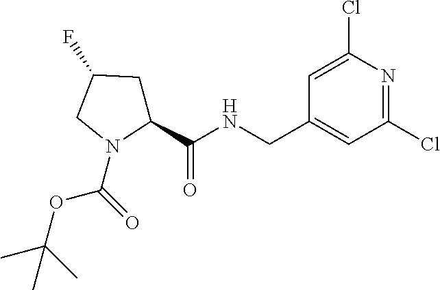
C1=C(Cl)N=C(Cl)C=C1CNC(C1CC(F)CN1C(OC(C)(C)C)=O)=O
